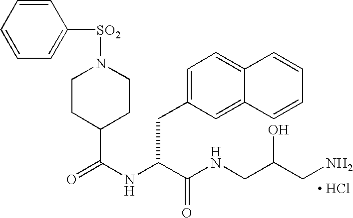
[ HCl].C1(C(NC(C(NCC(CN)O)=O)CC2=CC=C3C(=C2)C=CC=C3)=O)CCN([SO2]C2=CC=CC=C2)CC1
